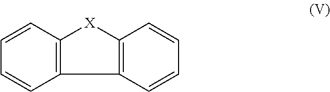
C1=CC=CC2=C1[X]C1=C2C=CC=C1
